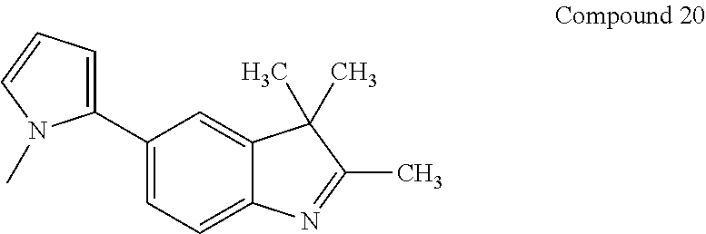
C1(C2=CC=CN2C)=CC=C2C(=C1)C(C)(C)C(C)=N2
